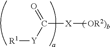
C(=O)([Y][R1])[X][OR2)b]
